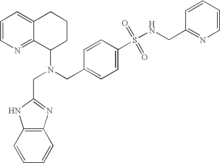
N(CC1=CC=C(S(=O)(=O)NCC2=NC=CC=C2)C=C1)(C1CCCC2=CC=CN=C12)CC1=NC2=C(C=CC=C2)N1
